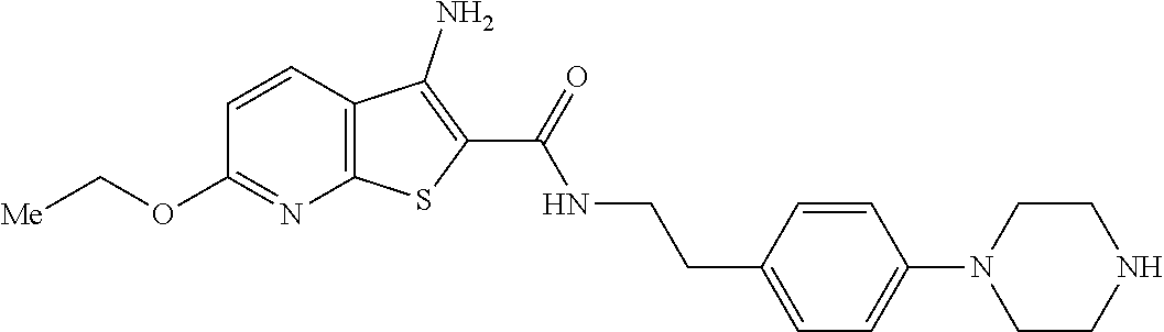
C1=CC2=C(N=C1OC[Me])SC(C(=O)NCCC1=CC=C(N3CCNCC3)C=C1)=C2N
